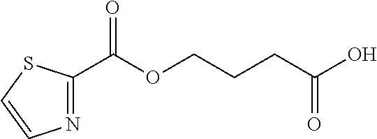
C1(C(OCCCC(O)=O)=O)=NC=CS1
